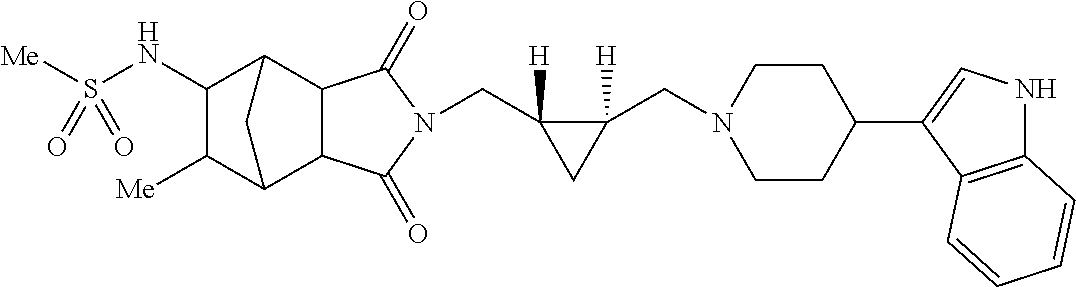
C(C1([H])C(CN2CCC(C3=CNC4=C3C=CC=C4)CC2)([H])C1)N1C(=O)C2C3C([Me])C(NS([Me])(=O)=O)C(C2C1=O)C3
